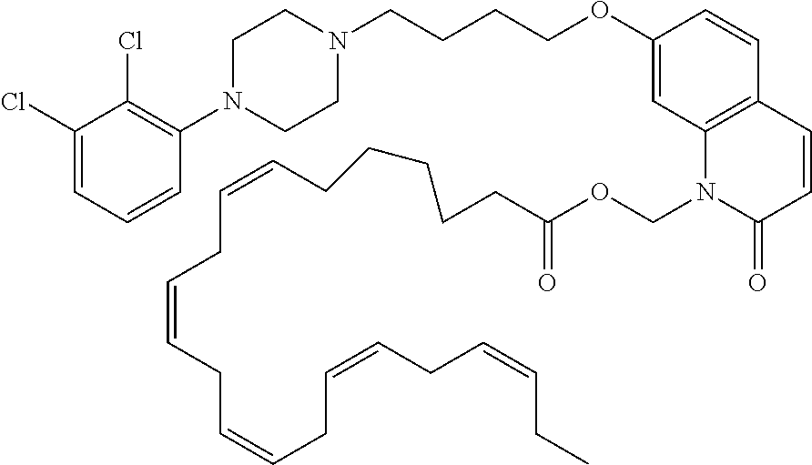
C1(Cl)=CC=CC(N2CCN(CCCCOC3=CC4=C(C=C3)C=CC(=O)N4COC(CCCCCC=CCC=CCC=CCC=CCC=CCC)=O)CC2)=C1Cl
